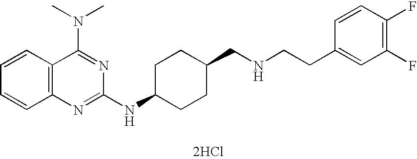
C1=CC2=C(C=C1)N=C(NC1CCC(CNCCC3=CC(F)=C(F)C=C3)CC1)N=C2N(C)C.[2HCl]
